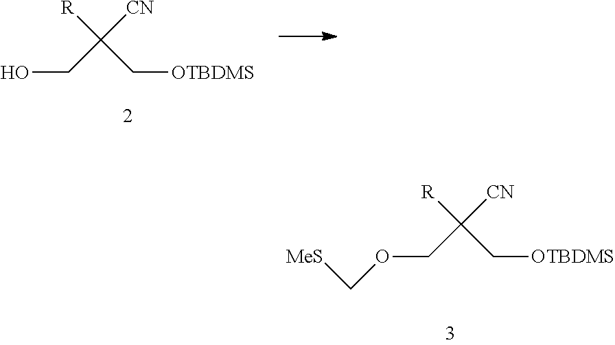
OCC([CN])([R])C[OTBDMS].O(CC([CN])([R])C[OTBDMS])C[MeS]
